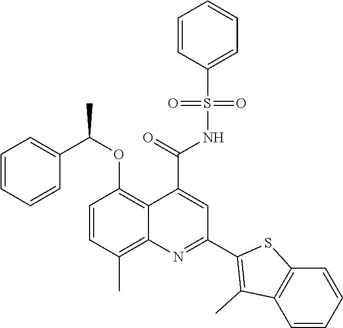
C1=CC(C)=C2C(=C1OC(C1=CC=CC=C1)C)C(C(=O)NS(C1=CC=CC=C1)(=O)=O)=CC(C1=C(C)C3=C(S1)C=CC=C3)=N2
